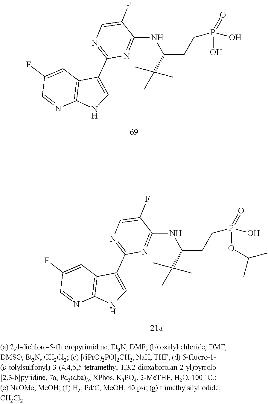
N(C(CCP(=O)(O)O)C(C)(C)C)C1=NC(C2=CNC3=C2C=C(F)C=N3)=NC=C1F.N(C(CCP(=O)(O)OC(C)C)C(C)(C)C)C1=NC(C2=CNC3=C2C=C(F)C=N3)=NC=C1F
